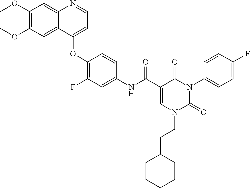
C1(OC)=C(OC)C=C2C(=C1)N=CC=C2OC1=C(F)C=C(NC(=O)C2=CN(CCC3CCCCC3)C(=O)N(C3=CC=C(F)C=C3)C2=O)C=C1
